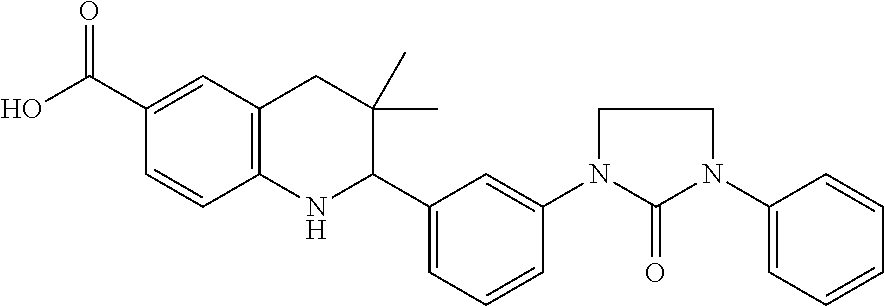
C1(C(O)=O)=CC2=C(C=C1)NC(C1=CC=CC(N3C(=O)N(C4=CC=CC=C4)CC3)=C1)C(C)(C)C2
